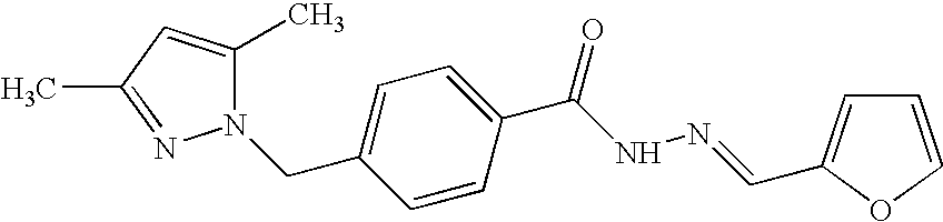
C1=CC(C(NN=CC2=CC=CO2)=O)=CC=C1CN1C(C)=CC(C)=N1
